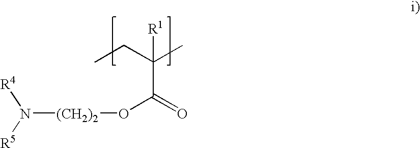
N([R4])([R5])[(CH2)2]OC(=O)C(C)(CC)[R1]
